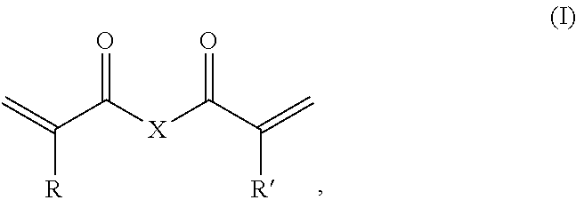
C=C(C([X]C(C(=C)[R])=O)=O)[R]
